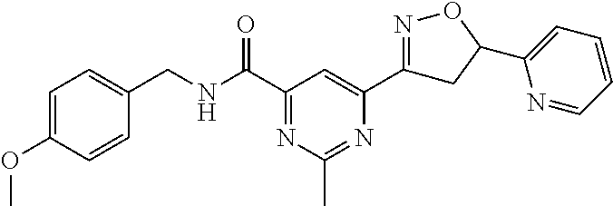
C1=C(OC)C=CC(CNC(C2=NC(C)=NC(C3=NOC(C4=CC=CC=N4)C3)=C2)=O)=C1
